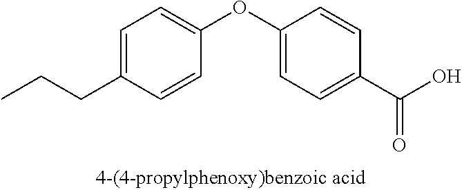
C1=C(CCC)C=CC(OC2=CC=C(C(O)=O)C=C2)=C1
